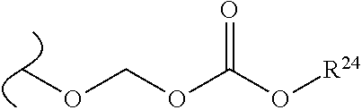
COCOC(=O)O[R24]
